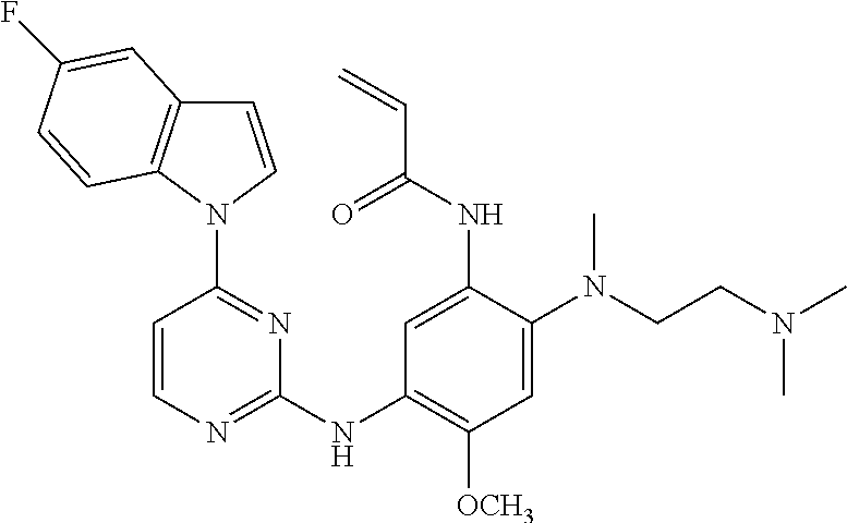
C1=CN(C2=NC(NC3=C([OCH3])C=C(N(CCN(C)C)C)C(NC(C=C)=O)=C3)=NC=C2)C2=C1C=C(F)C=C2
